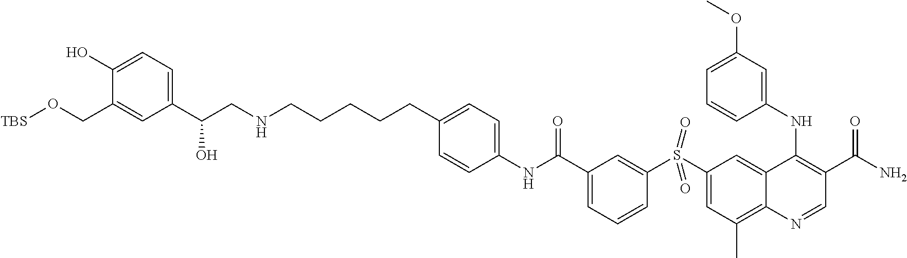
C1=C(O)C(CO[TBS])=CC(C(CNCCCCCC2=CC=C(NC(C3=CC=CC(S(C4=CC(C)=C5C(=C4)C(NC4=CC(OC)=CC=C4)=C(C(N)=O)C=N5)(=O)=O)=C3)=O)C=C2)O)=C1
